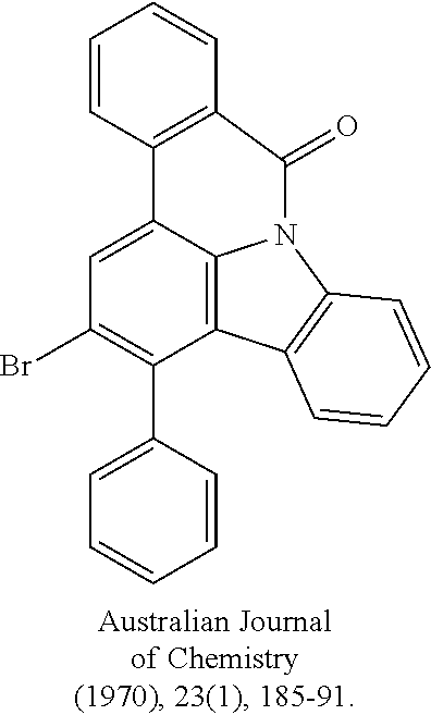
C1=CC2=C(C=C1)C(=O)N1C3=C(C(C4=CC=CC=C4)=C(Br)C=C23)C2=C1C=CC=C2
